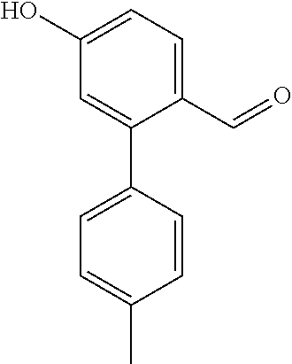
C1=C(O)C=C(C2=CC=C(C)C=C2)C(C=O)=C1
